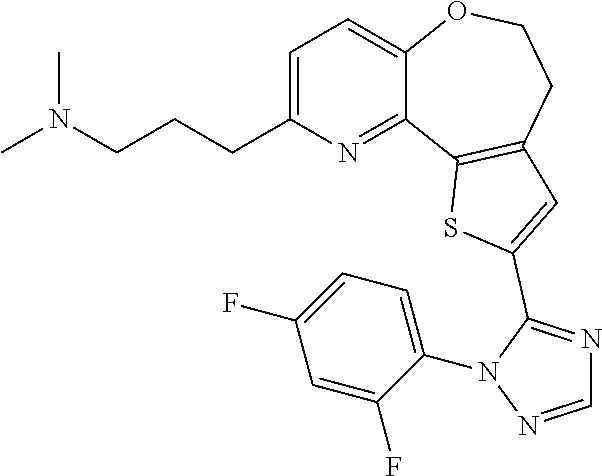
C1=C(CCCN(C)C)N=C2C(=C1)OCCC1=C2SC(C2=NC=NN2C2=CC=C(F)C=C2F)=C1
